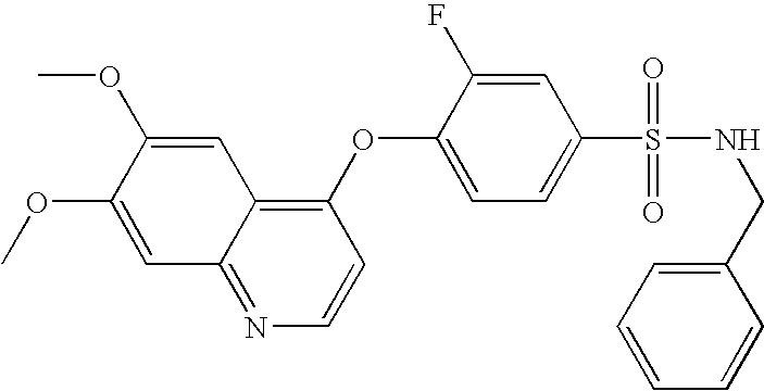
C1=C(OC)C(OC)=CC2=NC=CC(OC3=CC=C(S(=O)(=O)NCC4=CC=CC=C4)C=C3F)=C12
